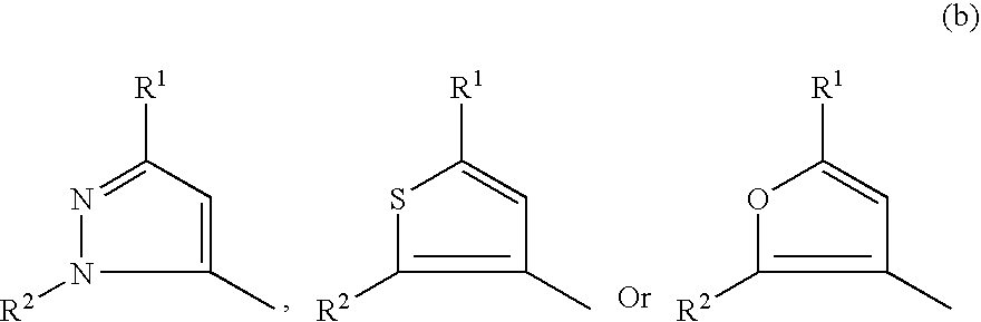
N1=C([R1])C=C(C)N1[R2].S1C([R2])=C(C)C=C1[R1].O1C([R2])=C(C)C=C1[R1]
